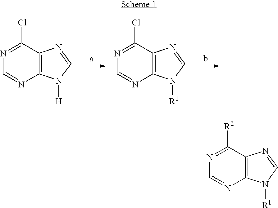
N1=C(Cl)C2=C(N=C1)N([H])C=N2.N1=C(Cl)C2=C(N=C1)N([R1])C=N2.N1=C([R2])C2=C(N=C1)N([R1])C=N2
